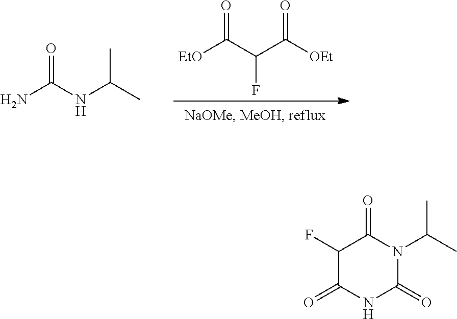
NC(NC(C)C)=O.[EtO]C(C(C([OEt])=O)F)=O.C1(F)C(=O)NC(=O)N(C(C)C)C1=O
